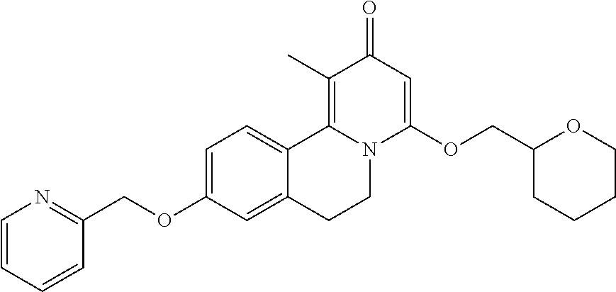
C1=C(OCC2=NC=CC=C2)C=C2C(=C1)C1=C(C)C(=O)C=C(OCC3CCCCO3)N1CC2
